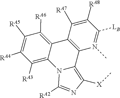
C12=C(C3=C([RA6])C([RA5])=C([RA4])C([RA3])=C3N3C1=C([X]C)N=C3[RA2])C([RA7])=C([RA8])C([LB])=N2C
